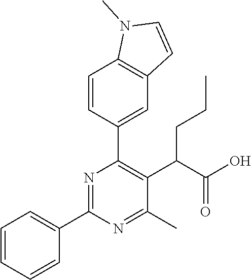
C1=CC=CC(C2=NC(C3=CC4=C(C=C3)N(C)C=C4)=C(C(C(O)=O)CCC)C(C)=N2)=C1
